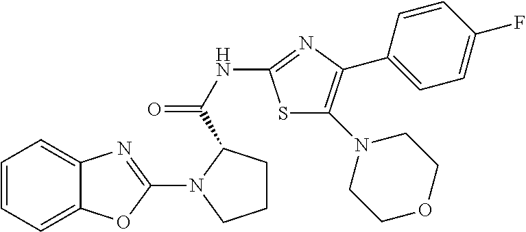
S1C(NC(=O)C2CCCN2C2=NC3=CC=CC=C3O2)=NC(C2=CC=C(F)C=C2)=C1N1CCOCC1
